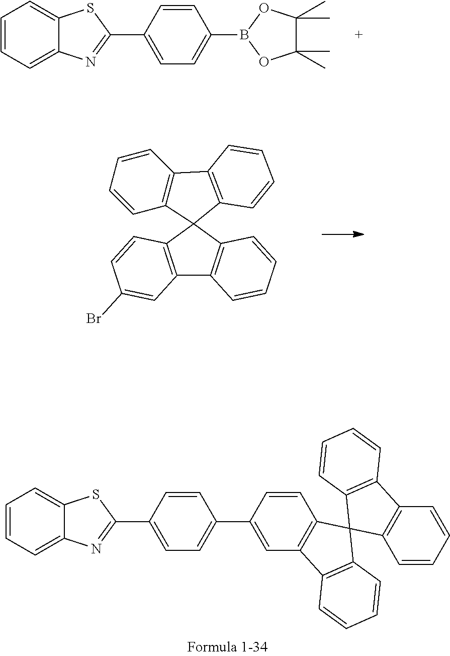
C1=CC=C2C(=C1)SC(C1=CC=C(B3OC(C)(C)C(C)(C)O3)C=C1)=N2.C12=C(C=CC(Br)=C1)C1(C3=C2C=CC=C3)C2=C(C=CC=C2)C2=C1C=CC=C2.C1=CC=C2C(=C1)SC(C1=CC=C(C3=CC4=C(C=C3)C3(C5=C4C=CC=C5)C4=C(C=CC=C4)C4=C3C=CC=C4)C=C1)=N2
